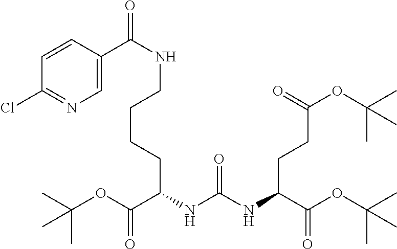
O(C(C(NC(NC(C(OC(C)(C)C)=O)CCC(OC(C)(C)C)=O)=O)CCCCNC(C1=CN=C(Cl)C=C1)=O)=O)C(C)(C)C
